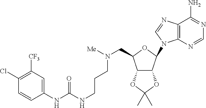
C1(NC(NCCCN([Me])CC2C3C(C(N4C5=C(C(N)=NC=N5)N=C4)O2)OC(C)(C)O3)=O)=CC([CF3])=C(Cl)C=C1
